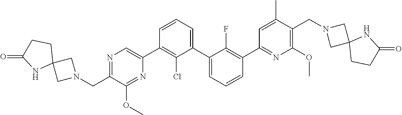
C1(C2=CN=C(CN3CC4(C3)CCC(=O)N4)C(OC)=N2)=C(Cl)C(C2=CC=CC(C3=NC(OC)=C(CN4CC5(C4)CCC(=O)N5)C(C)=C3)=C2F)=CC=C1
